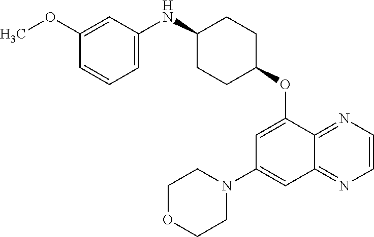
C1(OC)=CC(NC2CCC(OC3=CC(N4CCOCC4)=CC4=NC=CN=C34)CC2)=CC=C1
